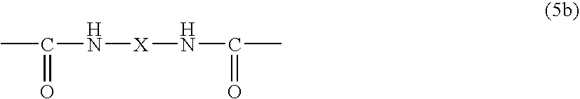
CC(N[X]NC(C)=O)=O
